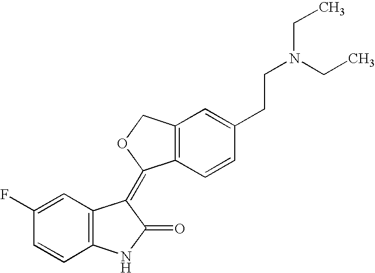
C12=C(C=CC(CCN(CC)CC)=C1)C(=C1C3=C(NC1=O)C=CC(F)=C3)OC2
